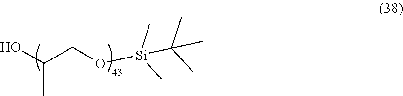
OC(CO[Si](C)(C)C(C)(C)C)C
